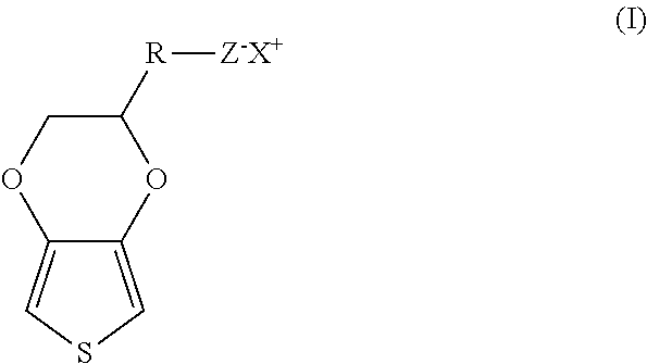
O1C2=CSC=C2OC([R][Z-X+])C1
